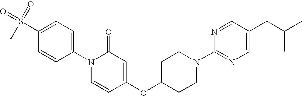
S(C1=CC=C(N2C=CC(OC3CCN(C4=NC=C(CC(C)C)C=N4)CC3)=CC2=O)C=C1)(=O)(=O)C
